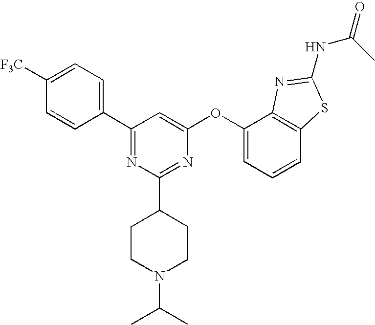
C1([F3C])=CC=C(C2=NC(C3CCN(C(C)C)CC3)=NC(OC3=CC=CC4=C3N=C(NC(=O)C)S4)=C2)C=C1
